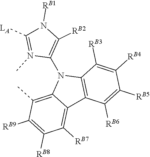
C12=C(C([RB3])=C([RB4])C([RB5])=C1[RB6])N(C1=C([RB2])N([RB1])C([LA])=N1C)C1=C(C)C([RB9])=C([RB8])C([RB7])=C21
